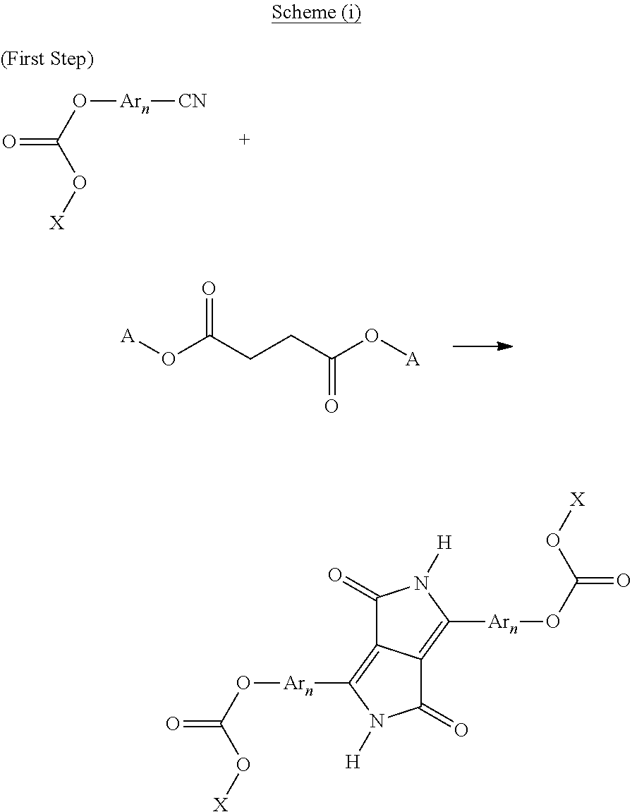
O=C(CCC(O[A])=O)O[A].O([Arn]C1=C2C(=C([Arn]OC(=O)O[X])N([H])C2=O)C(=O)N1[H])C(O[X])=O.O([Arn][CN])C(O[X])=O
